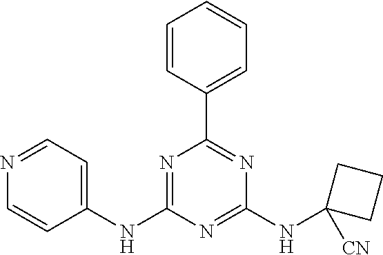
C1=CC(C2=NC(NC3([CN])CCC3)=NC(NC3=CC=NC=C3)=N2)=CC=C1
